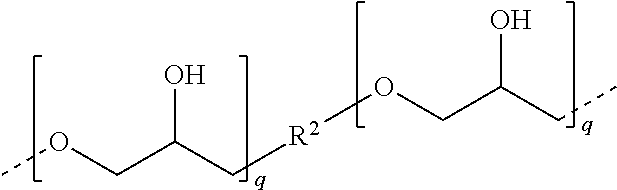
COCC(C[R2]OCC(CC)O)O
